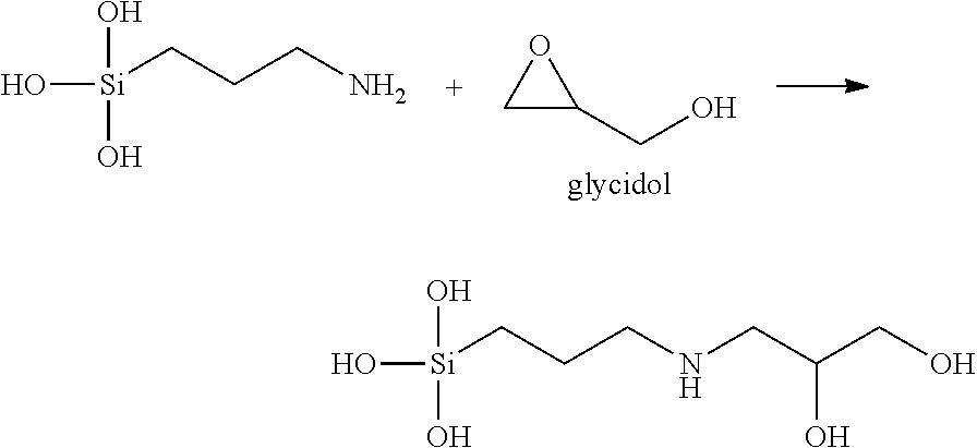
C1OC1CO.O[Si](CCCN)(O)O.O[Si](CCCNCC(CO)O)(O)O
